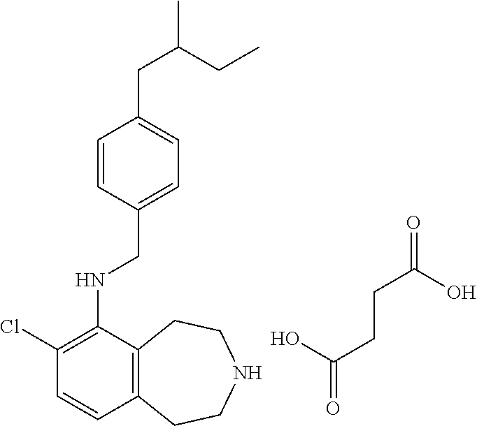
C1(Cl)=C(NCC2=CC=C(CC(CC)C)C=C2)C2=C(C=C1)CCNCC2.OC(CCC(=O)O)=O
